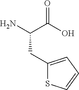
NC(C(O)=O)CC1=CC=CS1
